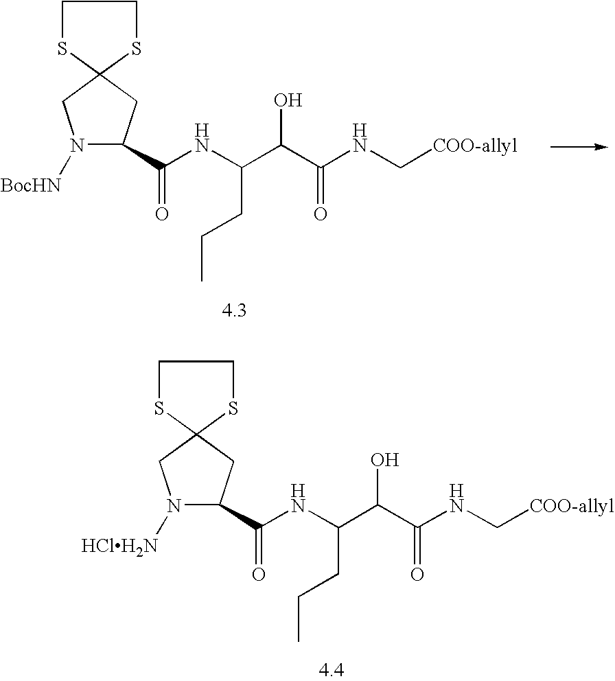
N1([BocHN])C(C(NC(C(C(NC[COO-allyl])=O)O)CCC)=O)CC2(C1)SCCS2.N1([HClH2N])C(C(NC(C(C(NC[COO-allyl])=O)O)CCC)=O)CC2(C1)SCCS2
